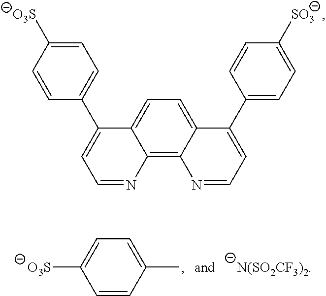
C12=C3C(=CC=C1C(C1=CC=C([O3S])C=C1)=CC=N2)C(C1=CC=C([SO3])C=C1)=CC=N3.C1=CC(C)=CC=C1[O3S]
